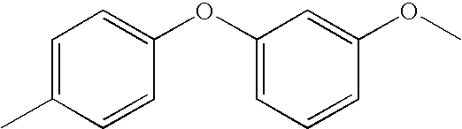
C1(C)=CC=C(OC2=CC=CC(OC)=C2)C=C1
